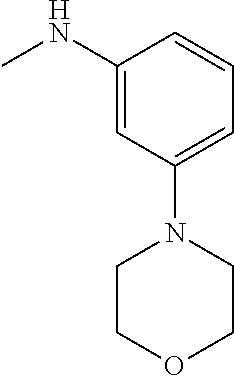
C1(NC)=CC(N2CCOCC2)=CC=C1
